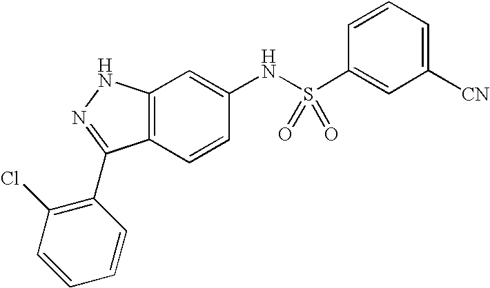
C12=C(C=CC(NS(C3=CC([CN])=CC=C3)(=O)=O)=C1)C(C1=C(Cl)C=CC=C1)=NN2
